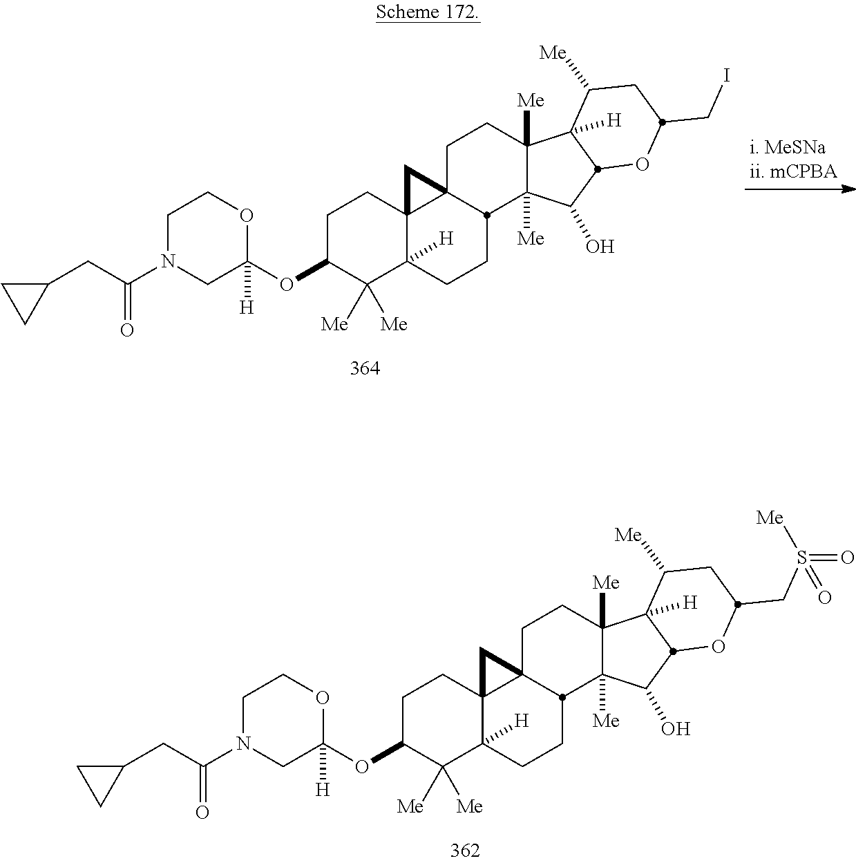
C1N(C(CC2CC2)=O)CC(OC2C([Me])([Me])C3([H])C4(CC2)C2(CCC5([Me])C([Me])(C(O)C6C5([H])C([Me])CC(CI)O6)C2CC3)C4)([H])OC1.C1N(C(CC2CC2)=O)CC(OC2C([Me])([Me])C3([H])C4(CC2)C2(CCC5([Me])C([Me])(C(O)C6C5([H])C([Me])CC(CS([Me])(=O)=O)O6)C2CC3)C4)([H])OC1
